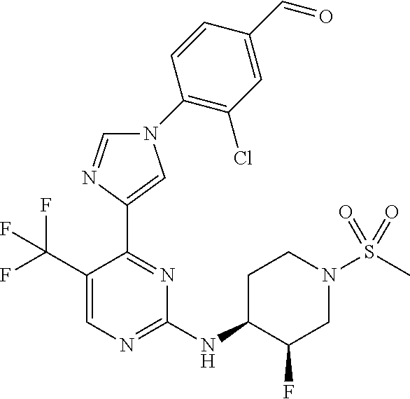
C1(NC2C(F)CN(S(C)(=O)=O)CC2)=NC=C(C(F)(F)F)C(C2=CN(C3=C(Cl)C=C(C=O)C=C3)C=N2)=N1
